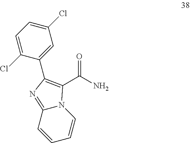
NC(C1=C(C2=CC(Cl)=CC=C2Cl)N=C2N1C=CC=C2)=O
